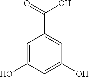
C1=C(O)C=C(O)C=C1C(O)=O
